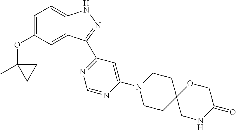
C1=C(OC2(C)CC2)C=C2C(=C1)NN=C2C1=NC=NC(N2CCC3(CC2)CNC(=O)CO3)=C1
